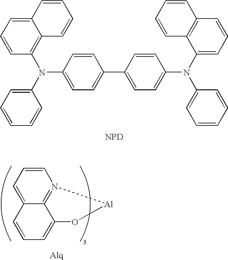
C1=CC(N(C2=CC=CC=C2)C2=CC=C(C3=CC=C(N(C4=CC=CC5=C4C=CC=C5)C4=CC=CC=C4)C=C3)C=C2)=C2C(=C1)C=CC=C2.[NPD].C1=C2C3=N(C=C1)[Al]OC3=CC=C2
